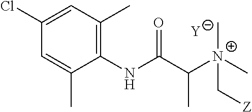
[Y].C1=C(C)C(NC(C([N+](C[Z])(C)C)C)=O)=C(C)C=C1Cl
